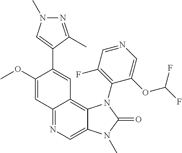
C12=NC=C3C(=C1C=C(C1=CN(C)N=C1C)C(OC)=C2)N(C1=C(F)C=NC=C1OC(F)F)C(=O)N3C
